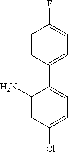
C1=CC(C2=CC=C(Cl)C=C2N)=CC=C1F
